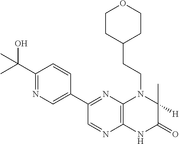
C12=C(N=C(C3=CN=C(C(C)(O)C)C=C3)C=N1)N(CCC1CCOCC1)C(C)([H])C(=O)N2
